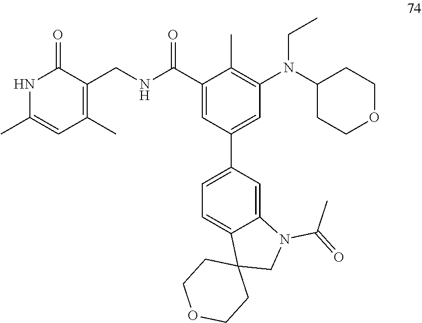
C1(C(NCC2=C(C)C=C(C)NC2=O)=O)=CC(C2=CC=C3C(=C2)N(C(=O)C)CC32CCOCC2)=CC(N(C2CCOCC2)CC)=C1C
